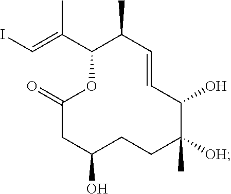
C1(=O)CC(O)CCC([OH])(C)C(O)C=CC(C)C(C(=CI)C)O1
